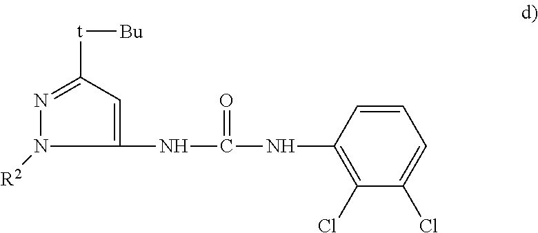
C1(NC(NC2=C(Cl)C(Cl)=CC=C2)=O)=CC([t][Bu])=NN1[R2]
